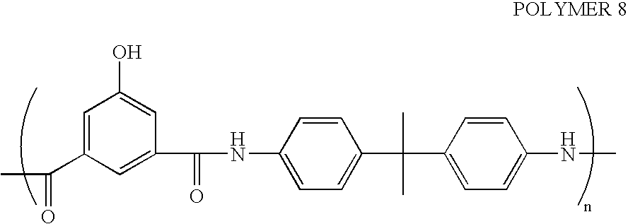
C1=C(O)C=C(C(=O)C)C=C1C(=O)NC1=CC=C(C(C)(C)C2=CC=C(NC)C=C2)C=C1
